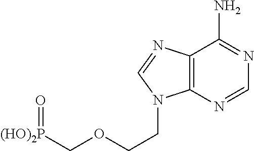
[(HO)2P](COCCN1C2=C(N=C1)C(N)=NC=N2)=O
